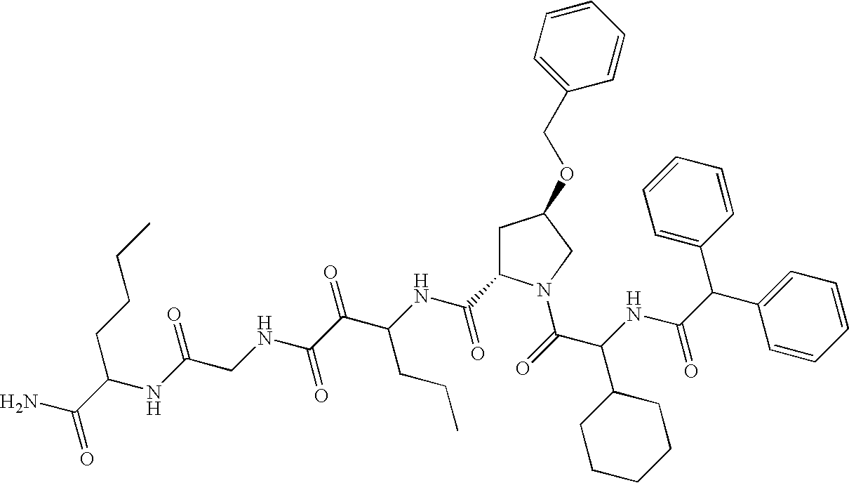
C1(C(C(NC(C(=O)N2CC(OCC3=CC=CC=C3)CC2C(NC(C(C(NCC(NC(CCCC)C(N)=O)=O)=O)=O)CCC)=O)C2CCCCC2)=O)C2=CC=CC=C2)=CC=CC=C1
